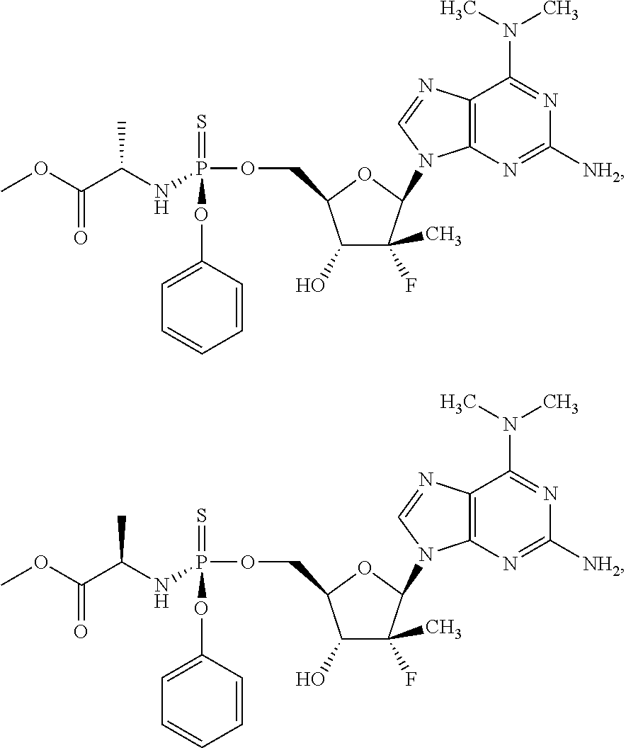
COC(C(NP(=S)(OC1=CC=CC=C1)OCC1C(O)C(C)(F)C(N2C3=C(C(N(C)C)=NC([NH2])=N3)N=C2)O1)C)=O.COC(C(NP(=S)(OC1=CC=CC=C1)OCC1C(O)C(C)(F)C(N2C3=C(C(N(C)C)=NC([NH2])=N3)N=C2)O1)C)=O
